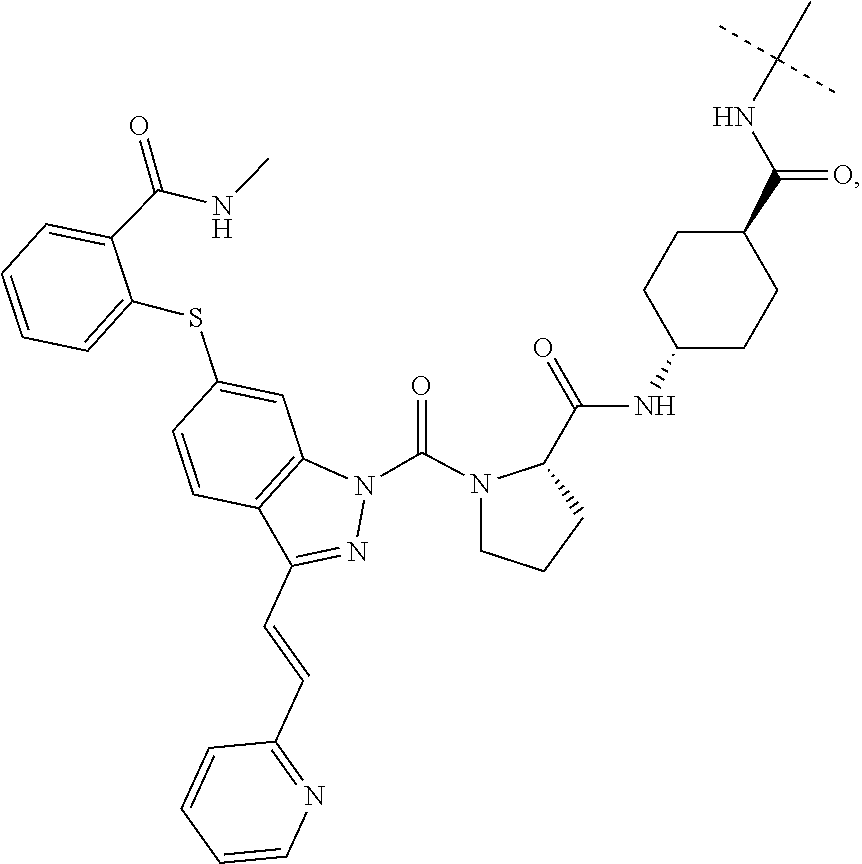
C(C1CCCN1C(N1N=C(C=CC2=NC=CC=C2)C2=C1C=C(SC1=CC=CC=C1C(NC)=O)C=C2)=O)(=O)NC1CCC(C(NC(C)(C)C)=O)CC1
